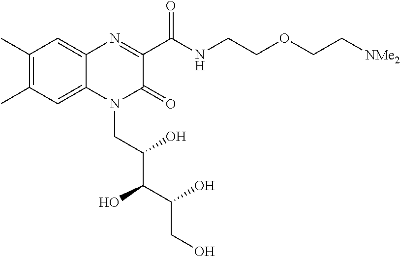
C1(C)=C(C)C=C2C(=C1)N=C(C(NCCOCC[NMe2])=O)C(=O)N2CC(C(C(CO)O)O)O
